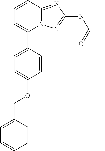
C1=CC(COC2=CC=C(C3=CC=CC4=NC(NC(C)=O)=NN34)C=C2)=CC=C1
